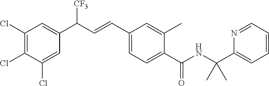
C1(Cl)=C(Cl)C(Cl)=CC(C(C=CC2=CC=C(C(NC(C3=CC=CC=N3)(C)C)=O)C(C)=C2)[CF3])=C1
